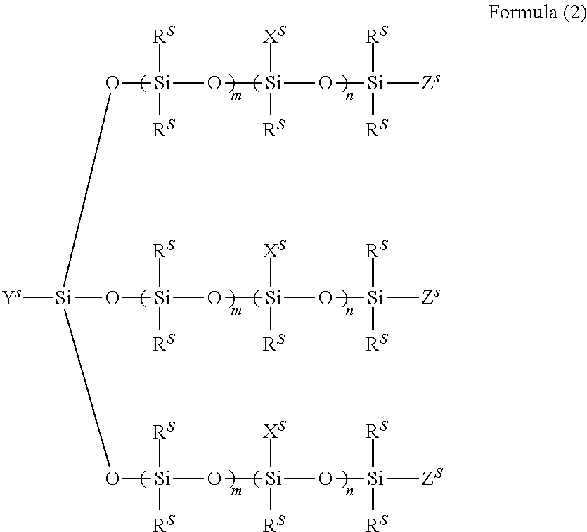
O([Si](O[Si]([RS])([XS])O[Si]([RS])([RS])[Zs])([RS])[RS])[Si](O[Si](O[Si]([RS])([XS])O[Si]([RS])([RS])[Zs])([RS])[RS])(O[Si](O[Si]([RS])([XS])O[Si]([RS])([RS])[ZS])([RS])[RS])[Ys]
